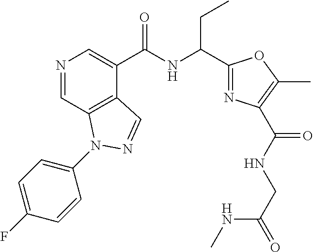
N1=CC2=C(C(C(NC(C3=NC(C(NCC(NC)=O)=O)=C(C)O3)CC)=O)=C1)C=NN2C1=CC=C(F)C=C1
